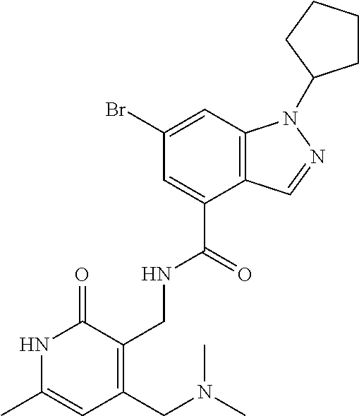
BrC1=CC2=C(C(C(=O)NCC3=C(CN(C)C)C=C(C)NC3=O)=C1)C=NN2C1CCCC1
